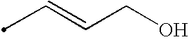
CC=CCO
